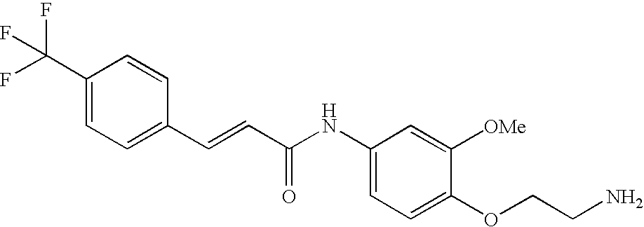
C(=CC(=O)NC1=CC=C(OCCN)C([OMe])=C1)C1=CC=C(C(F)(F)F)C=C1
